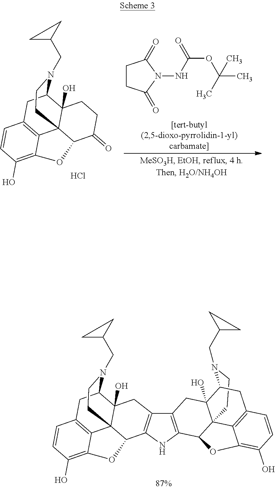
C1CN(CC2CC2)C2C3(O)C14C(C1=C(C5=C(C6C78C9=C(C=CC(O)=C9O6)CC(C7(O)C5)N(CC5CC5)CC8)N1)C3)OC1=C(O)C=CC(=C41)C2.C1CC(=O)N(NC(OC(C)(C)C)=O)C1=O.C1(O)=C2C3=C(C=C1)CC1C4(O)C3(C(O2)C(=O)CC4)CCN1CC1CC1.Cl
